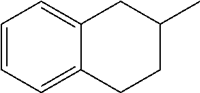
C1=CC=C2C(=C1)CC(C)CC2
